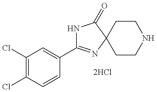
C1(Cl)=C(Cl)C=CC(C2=NC3(C(=O)N2)CCNCC3)=C1
